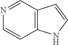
C1=NC=CC2=C1C=CN2
